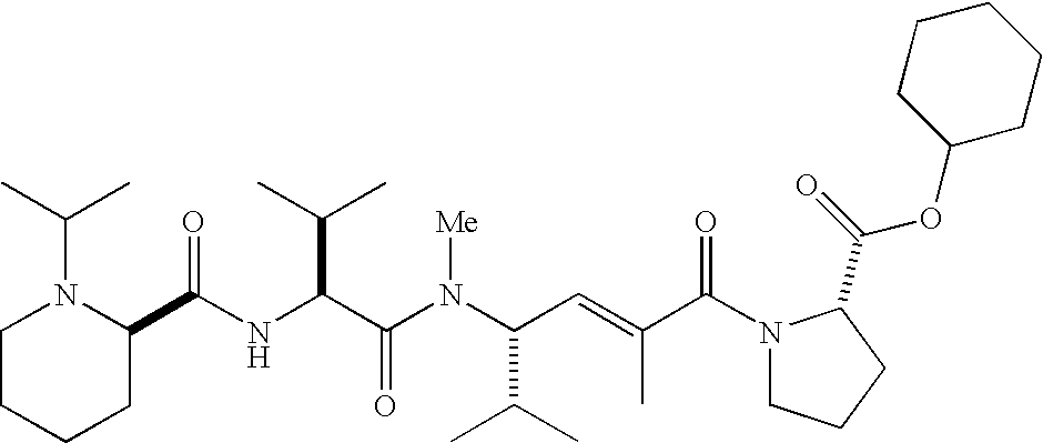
N(C(C(N(C(C(C)C)C=C(C)C(N1CCCC1C(=O)OC1CCCCC1)=O)[Me])=O)C(C)C)C(=O)C1N(C(C)C)CCCC1
